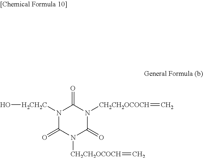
[CH2CH2OCOCH](N1C(=O)N([CH2CH2OCOCH]=C)C(=O)N([H2CH2C]O)C1=O)=C
